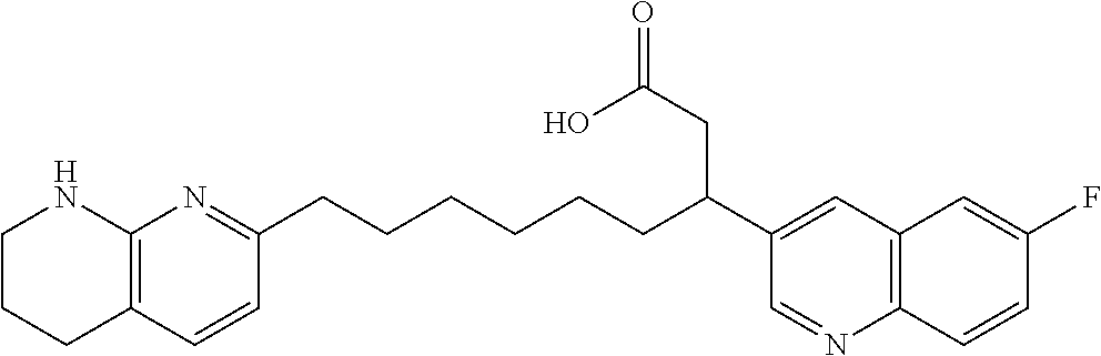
C1CCC2=C(N1)N=C(CCCCCCC(C1=CC3=C(N=C1)C=CC(F)=C3)CC(O)=O)C=C2
